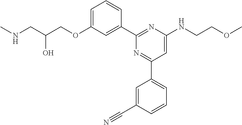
C1=C(OCC(CNC)O)C=C(C2=NC(NCCOC)=CC(C3=CC=CC(C#N)=C3)=N2)C=C1
